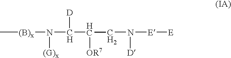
C[(B)x]N(C(C([OR7])CN([D])[E][E])[D])[(G)x]
